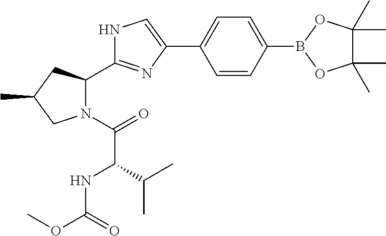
C1(C2=CC=C(B3OC(C)(C)C(C)(C)O3)C=C2)=CNC(C2N(C(=O)C(C(C)C)NC(OC)=O)CC(C)C2)=N1
